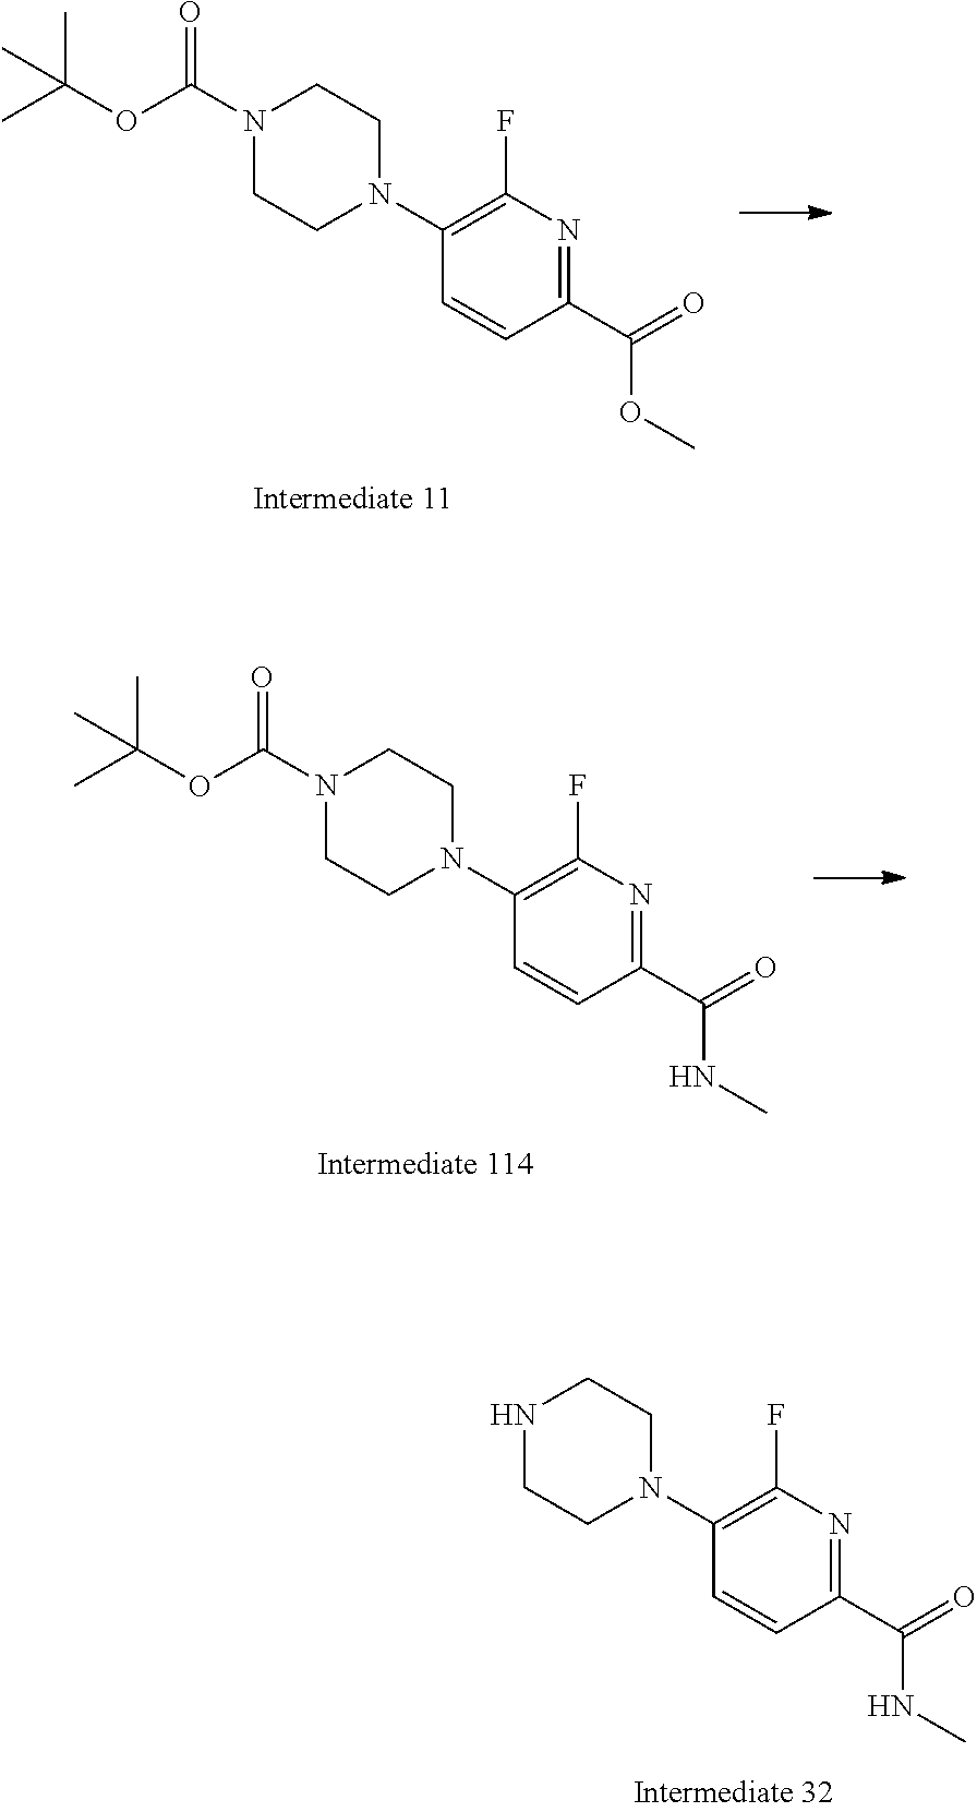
C1(C(=O)OC)=NC(F)=C(N2CCN(C(OC(C)(C)C)=O)CC2)C=C1.C1(C(=O)NC)=NC(F)=C(N2CCN(C(OC(C)(C)C)=O)CC2)C=C1.C1(C(=O)NC)=NC(F)=C(N2CCNCC2)C=C1
